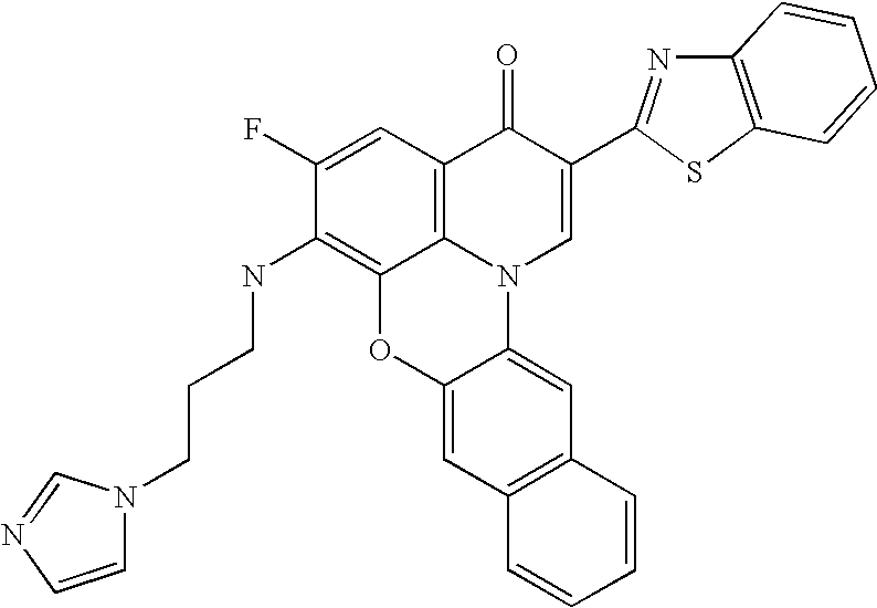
C1(F)=CC2=C3C(=C1NCCCN1C=CN=C1)OC1=CC4=C(C=C1N3C=C(C1=NC3=C(S1)C=CC=C3)C2=O)C=CC=C4
